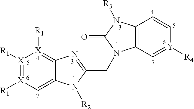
[X]1([R1])=[X]([R1])C=C2C(=[X]1[R1])N=C(CN1C3=C(C=C[Y]([R4])=C3)N([R3])C1=O)N2[R2]
